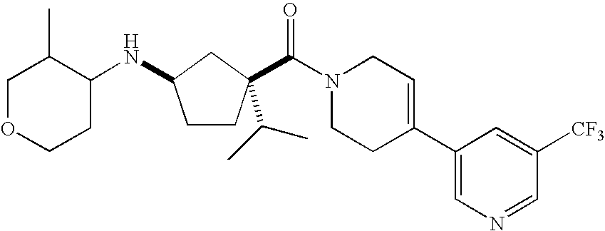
N(C1CCC(C(=O)N2CCC(C3=CN=CC([CF3])=C3)=CC2)(C(C)C)C1)C1C(C)COCC1
